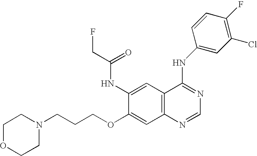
C1OCCN(CCCOC2=CC3=C(C=C2NC(CF)=O)C(NC2=CC(Cl)=C(F)C=C2)=NC=N3)C1
